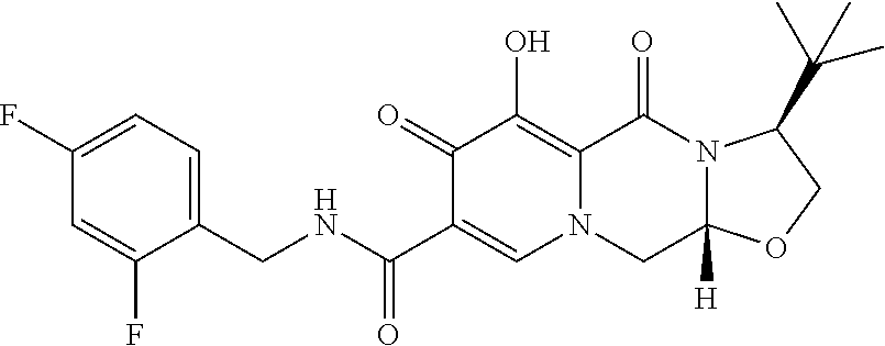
C1(CNC(C2=CN3C(=C(O)C2=O)C(=O)N2C([H])(C3)OCC2C(C)(C)C)=O)=CC=C(F)C=C1F
